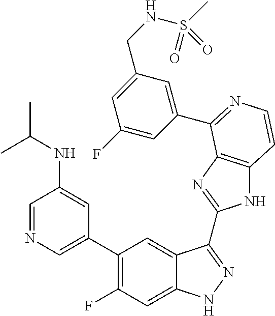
C1=C(C2=C(F)C=C3C(=C2)C(C2=NC4=C(N2)C=CN=C4C2=CC(CNS(C)(=O)=O)=CC(F)=C2)=NN3)C=C(NC(C)C)C=N1
